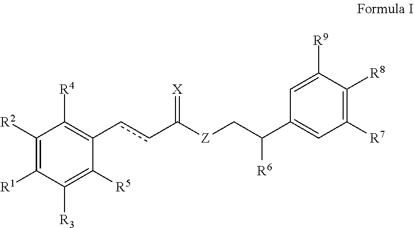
C1([R2])=C([R1])C([R3])=C([R5])C(ccC([Z]CC(C2=CC([R7])=C([R8])C([R9])=C2)[R6])=[X])=C1[R4]
